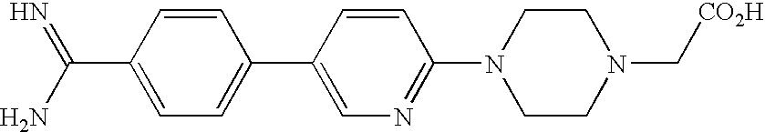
C1=CC(C2=CN=C(N3CCN(C[CO2H])CC3)C=C2)=CC=C1C(N)=N
